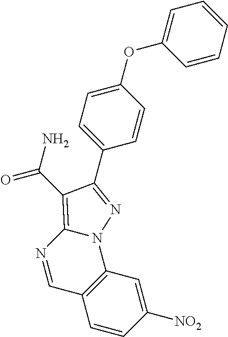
C1(C2=NN3C4=C(C=CC([NO2])=C4)C=NC3=C2C(N)=O)=CC=C(OC2=CC=CC=C2)C=C1
